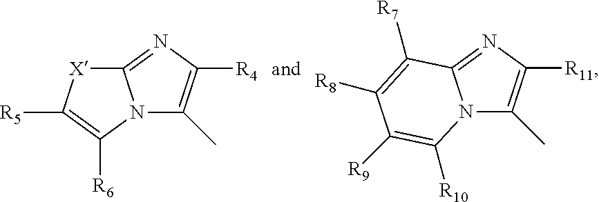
C12=NC([R4])=C(C)N1C([R6])=C([R5])[X]2.C12=NC([R11])=C(C)N1C([R10])=C([R9])C([R8])=C2[R7]
